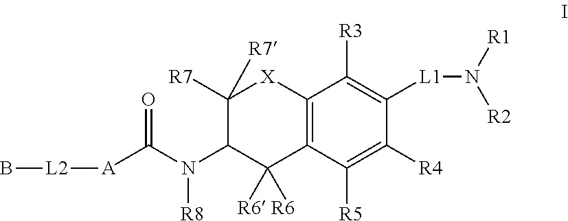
C12=C(C([R5])=C([R4])C([L1]N([R1])[R2])=C1[R3])C([R6])([R6])C(N(C([A][L2]B)=O)[R8])C([R7])([R7])[X]2
